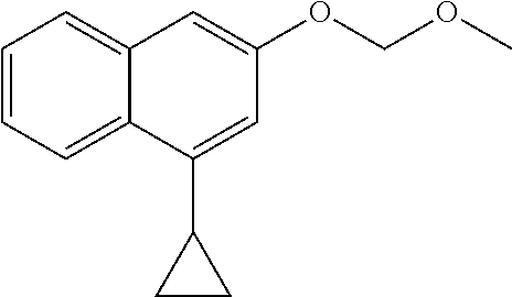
C1=CC=C2C(=C1)C=C(OCOC)C=C2C1CC1
